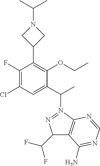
C1(F)=C(Cl)C=C(C(C)N2=NC(C(F)F)C3=C2N=CN=C3N)C(OCC)=C1C1CN(C(C)C)C1
